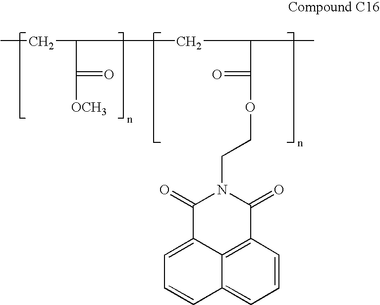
CCC(C(=O)[OCH3])CC(C(=O)OCCN1C(=O)C2=CC=CC3=CC=CC(=C23)C1=O)C
